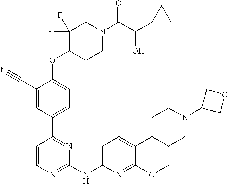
C1(C#N)=CC(C2=NC(NC3=CC=C(C4CCN(C5COC5)CC4)C(OC)=N3)=NC=C2)=CC=C1OC1CCN(C(C(C2CC2)O)=O)CC1(F)F
